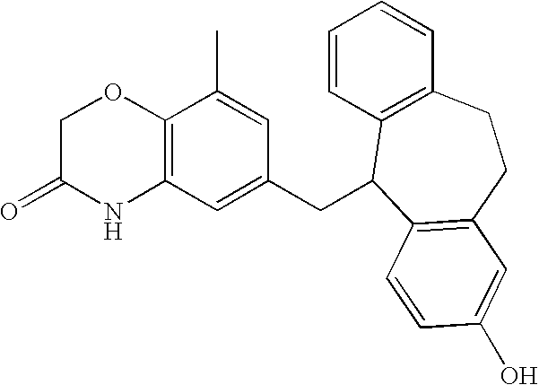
C12=C(C=C(CC3C4=C(C=CC=C4)CCC4=C3C=CC(O)=C4)C=C1C)NC(=O)CO2
